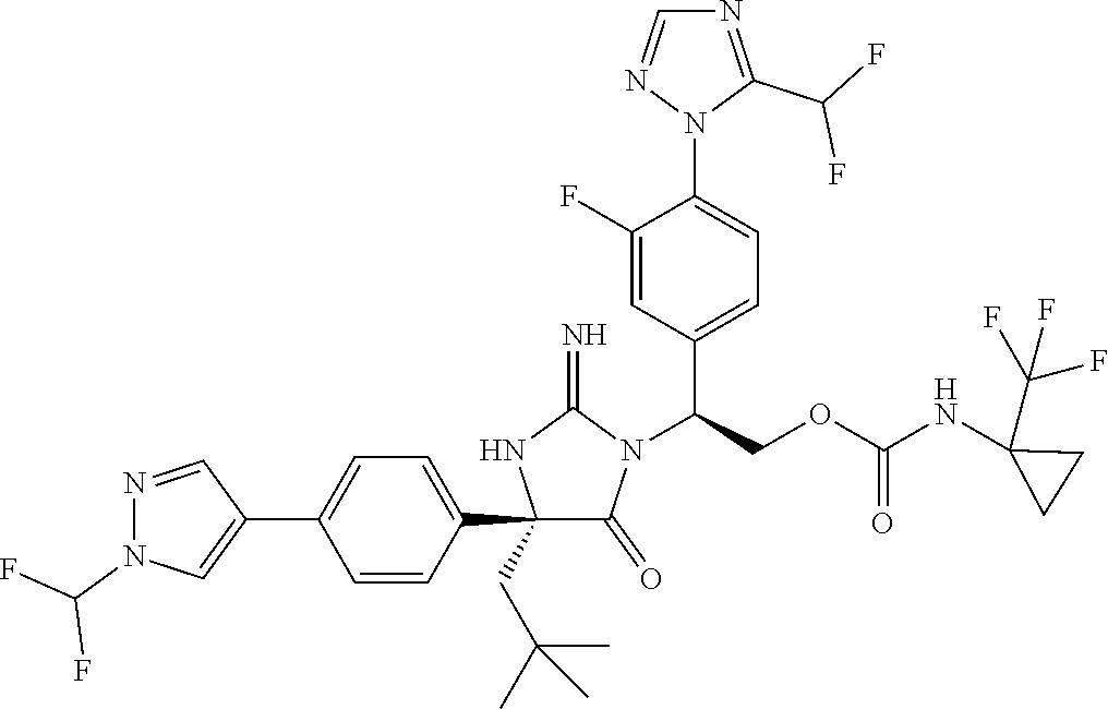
C1(C2=CC=C(C3=CN(C(F)F)N=C3)C=C2)(CC(C)(C)C)C(=O)N(C(COC(NC2(C(F)(F)F)CC2)=O)C2=CC=C(N3C(C(F)F)=NC=N3)C(F)=C2)C(=N)N1
